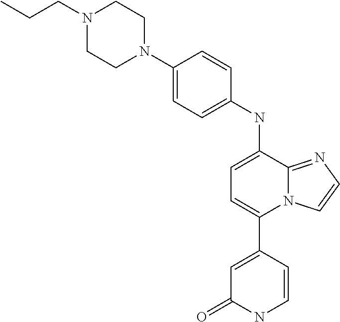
C1(C2=CC(=O)NC=C2)=CC=C(NC2=CC=C(N3CCN(CCC)CC3)C=C2)C2=NC=CN12
